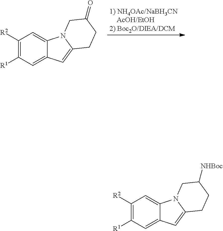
C1([R2])=C([R1])C=C2C(=C1)N1C(=C2)CCC(=O)C1.C1([R2])=C([R1])C=C2C(=C1)N1C(=C2)CCC([NHBoc])C1
